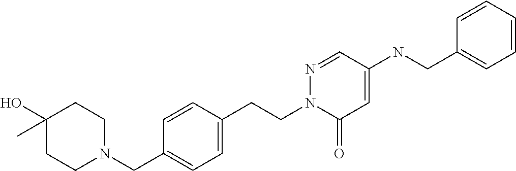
C1(O)(C)CCN(CC2=CC=C(CCN3C(=O)C=C(NCC4=CC=CC=C4)C=N3)C=C2)CC1
